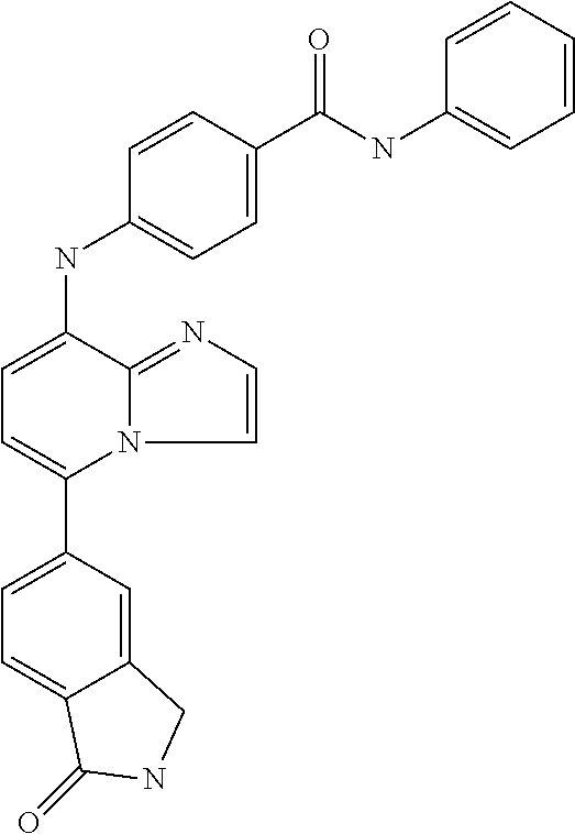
C1(C2=CC=C(NC3=CC=C(C(NC4=CC=CC=C4)=O)C=C3)C3=NC=CN23)=CC=C2C(=C1)CNC2=O
